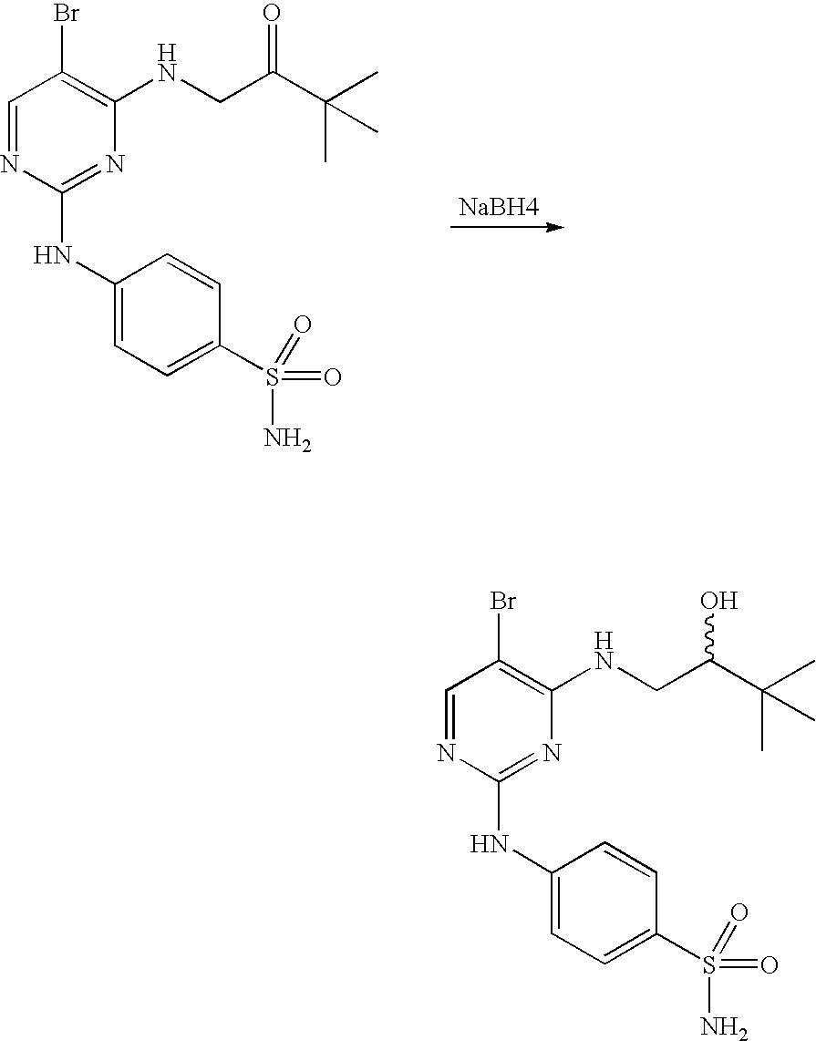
[NaBH4].C1=NC(NC2=CC=C(S(=O)(=O)N)C=C2)=NC(NCC(C(C)(C)C)=O)=C1Br.C1=NC(NC2=CC=C(S(=O)(=O)N)C=C2)=NC(NCC(C(C)(C)C)O)=C1Br
